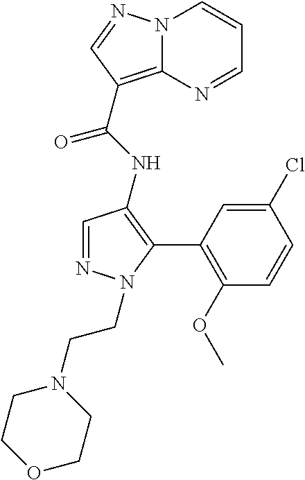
N12C(=C(C(NC3=C(C4=C(OC)C=CC(Cl)=C4)N(CCN4CCOCC4)N=C3)=O)C=N1)N=CC=C2
